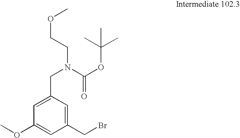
C1=C(CN(C(=O)OC(C)(C)C)CCOC)C=C(CBr)C=C1OC
